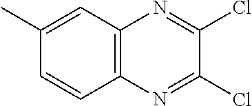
C1=CC2=C(C=C1C)N=C(Cl)C(Cl)=N2
